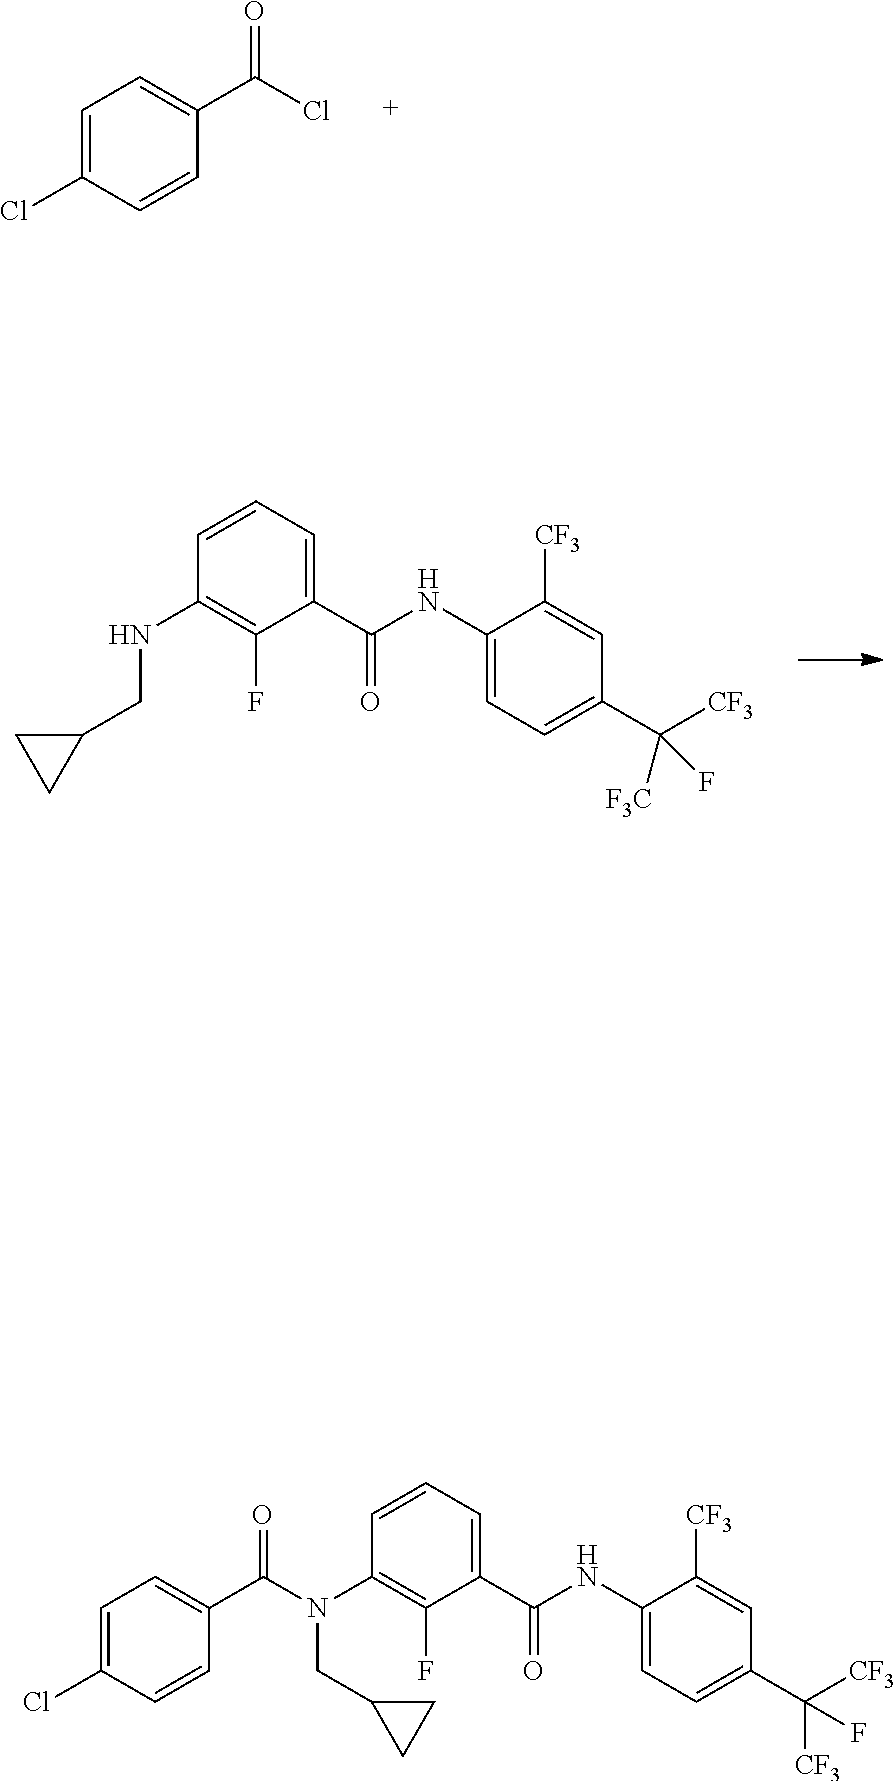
C1=C(C(=O)Cl)C=CC(Cl)=C1.C(C1CC1)NC1=C(F)C(C(=O)NC2=CC=C(C(F)([CF3])[F3C])C=C2[CF3])=CC=C1.N(CC1CC1)(C1=C(F)C(C(=O)NC2=CC=C(C(F)([CF3])[CF3])C=C2[CF3])=CC=C1)C(C1=CC=C(Cl)C=C1)=O
